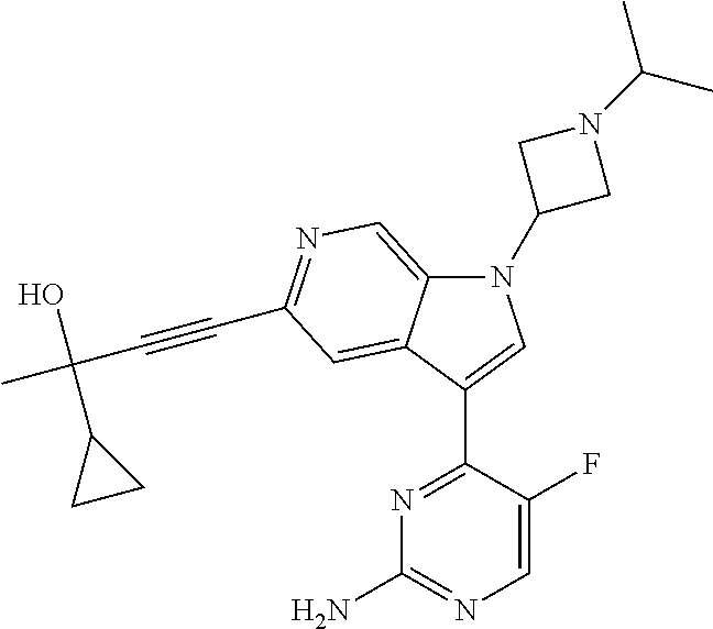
N1(C2CN(C(C)C)C2)C2=CN=C(C#CC(C)(O)C3CC3)C=C2C(C2=NC(N)=NC=C2F)=C1
